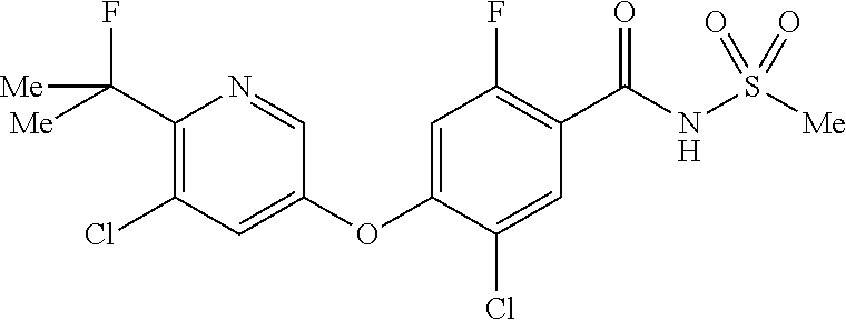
C1(C([Me])(F)[Me])=C(Cl)C=C(OC2=CC(F)=C(C(NS([Me])(=O)=O)=O)C=C2Cl)C=N1
